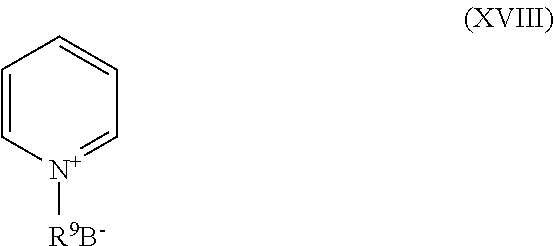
C1=C[N+]([R9B-])=CC=C1
